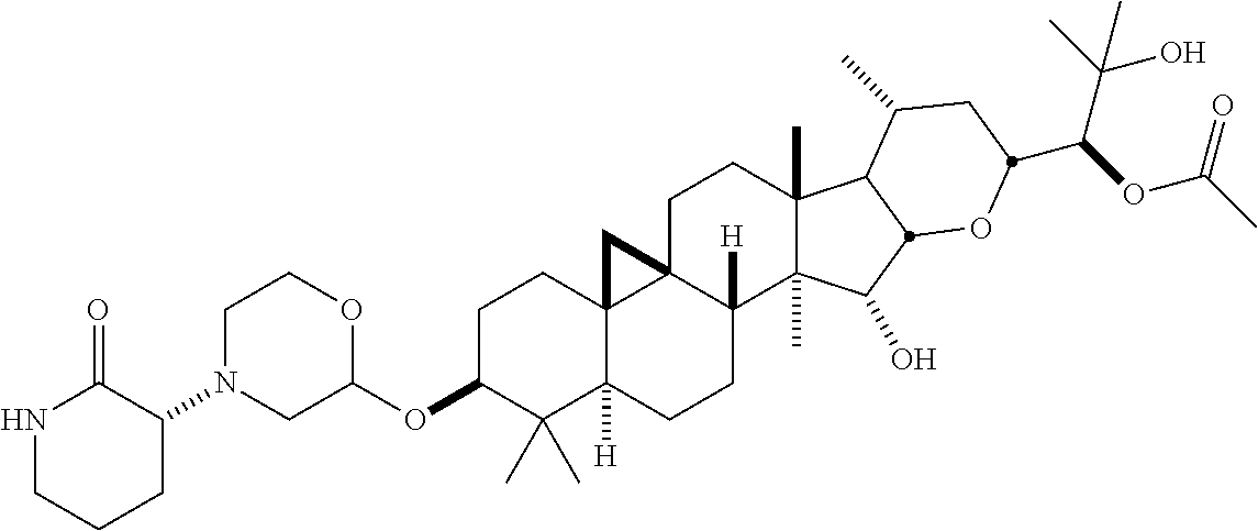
C1C(OC2OCCN(C3C(=O)NCCC3)C2)C(C)(C)C2([H])C3(C1)C1(C([H])(CC2)C2(C)C(C)(CC1)C1C(C)CC(C(C(C)(O)C)OC(C)=O)OC1C2O)C3
